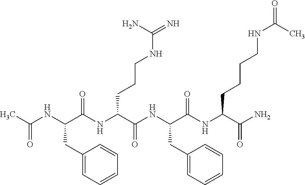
CC(NC(C(NC(C(NC(C(NC(C(N)=O)CCCCNC(=O)C)=O)CC1=CC=CC=C1)=O)CCCNC(=N)N)=O)CC1=CC=CC=C1)=O
